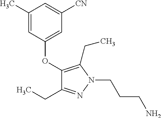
C1(OC2=CC([CN])=CC(C)=C2)=C(CC)N(CCCN)N=C1CC
